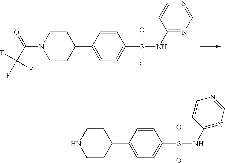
C1CN(C(C(F)(F)F)=O)CCC1C1=CC=C(S(NC2=NC=NC=C2)(=O)=O)C=C1.C1CNCCC1C1=CC=C(S(NC2=NC=NC=C2)(=O)=O)C=C1
